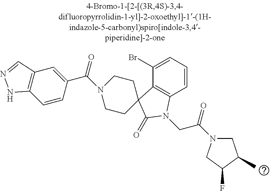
C1(Br)=CC=CC2=C1C1(C(=O)N2CC(=O)N2CC(C)C(F)C2)CCN(C(=O)C2=CC3=C(C=C2)NN=C3)CC1
